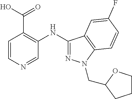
C1=CN=CC(NC2=NN(CC3OCCC3)C3=C2C=C(F)C=C3)=C1C(O)=O
